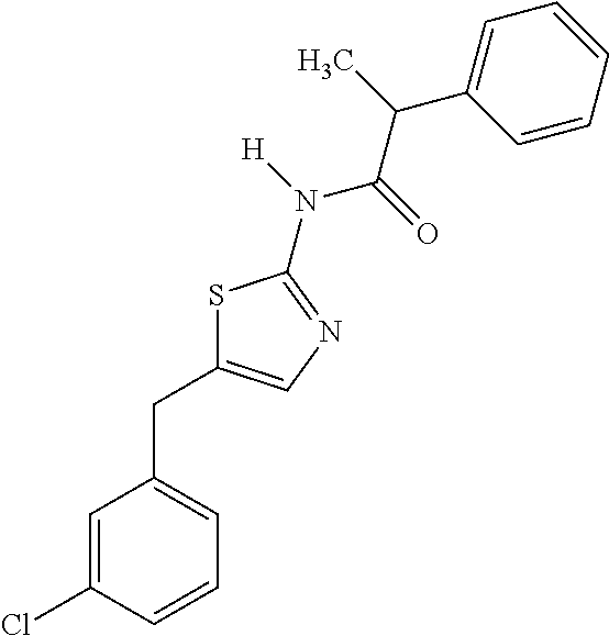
S1C(CC2=CC=CC(Cl)=C2)=CN=C1N([H])C(=O)C(C)C1=CC=CC=C1
